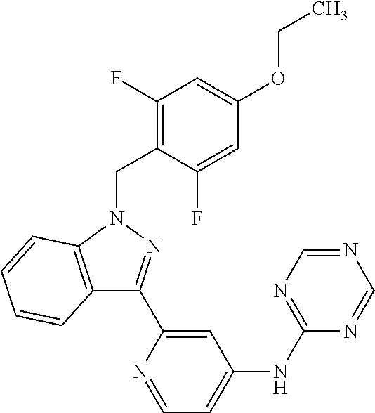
C12=C(N(CC3=C(F)C=C(OCC)C=C3F)N=C1C1=CC(NC3=NC=NC=N3)=CC=N1)C=CC=C2
